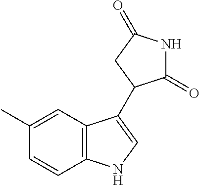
C1=C(C)C=CC2=C1C(C1C(=O)NC(=O)C1)=CN2
